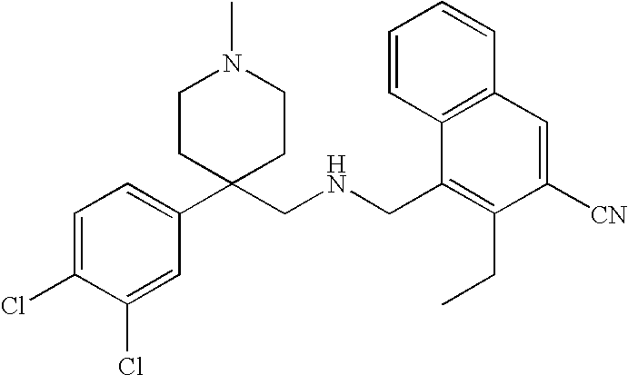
C1(C2(CNCC3=C(CC)C([CN])=CC4=C3C=CC=C4)CCN(C)CC2)=CC=C(Cl)C(Cl)=C1
